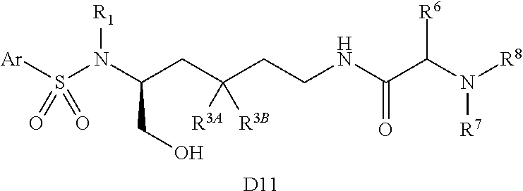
C(CC(CCNC(C(N([R8])[R7])[R6])=O)([R3A])[R3B])(N(S([Ar])(=O)=O)[R1])CO.[D11]
